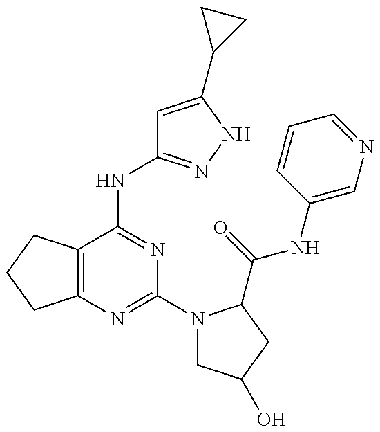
C12=C(C(NC3=NNC(C4CC4)=C3)=NC(N3CC(O)CC3C(=O)NC3=CN=CC=C3)=N1)CCC2
